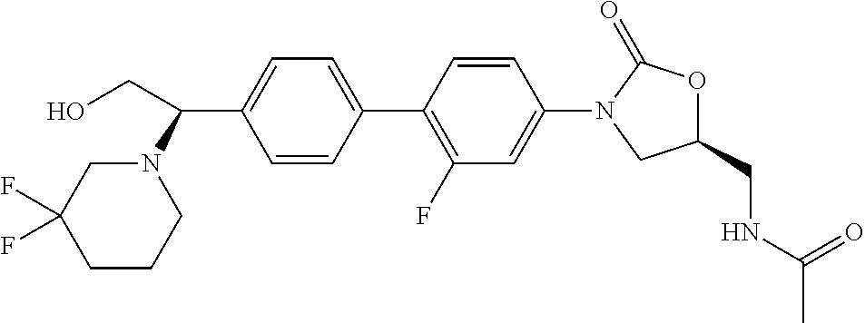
C1(C(N2CC(F)(F)CCC2)CO)=CC=C(C2=C(F)C=C(N3CC(CNC(C)=O)OC3=O)C=C2)C=C1
